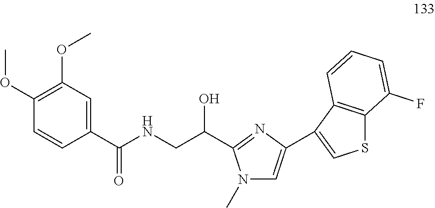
C1(OC)=C(OC)C=C(C(NCC(O)C2=NC(C3=CSC4=C3C=CC=C4F)=CN2C)=O)C=C1
